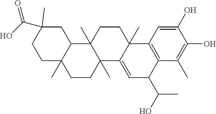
C1C2(C)C(CC(C(O)=O)(C)C1)C1(C)C(C)(CC2)C2=CC(C(C)O)C3=C(C2(C)CC1)C=C(O)C(O)=C3C
